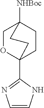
C1OC2(C3=NC=CN3)CCC1([NHBoc])CC2
